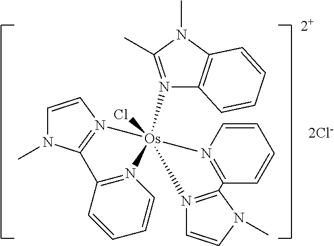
[2Cl-].[2+].C1=CN2=C(N1C)C1=N(C=CC=C1)[Os]21(Cl)(N2=C(C)N(C)C3=C2C=CC=C3)N2=C(C=CC=C2)C2=N1C=CN2C
